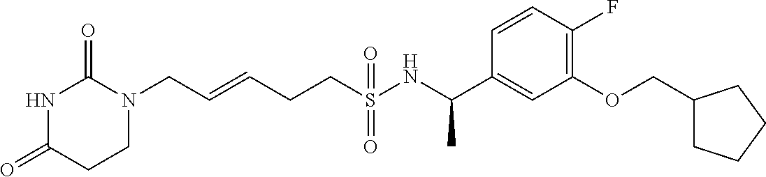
C(=CCCS(NC(C1=CC(OCC2CCCC2)=C(F)C=C1)C)(=O)=O)CN1C(=O)NC(=O)CC1
